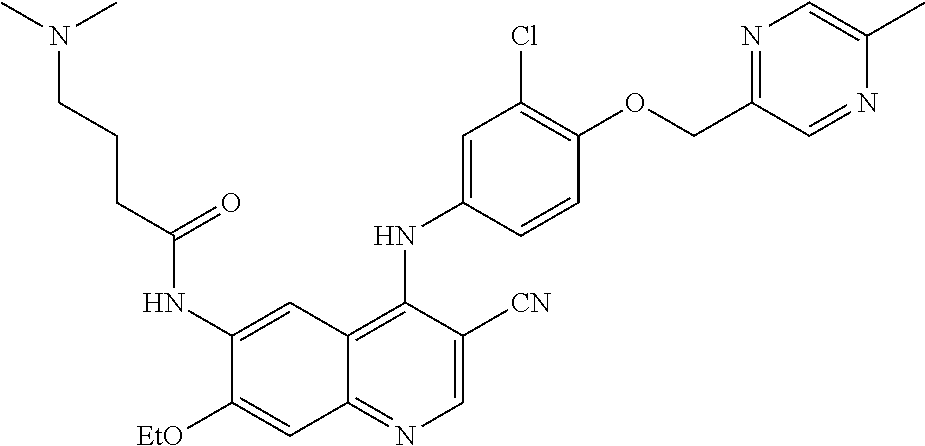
C1=C([CN])C(NC2=CC(Cl)=C(OCC3=NC=C(C)N=C3)C=C2)=C2C(=N1)C=C([EtO])C(NC(CCCN(C)C)=O)=C2
